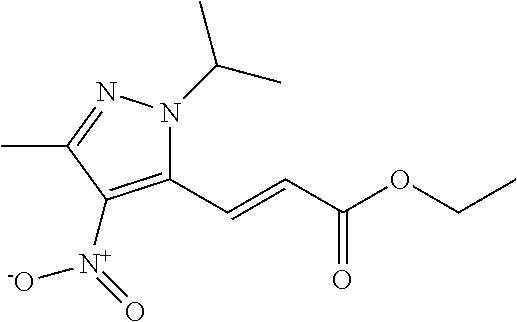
N1(C(C)C)N=C(C)C([N+](=O)[-O])=C1C=CC(OCC)=O
